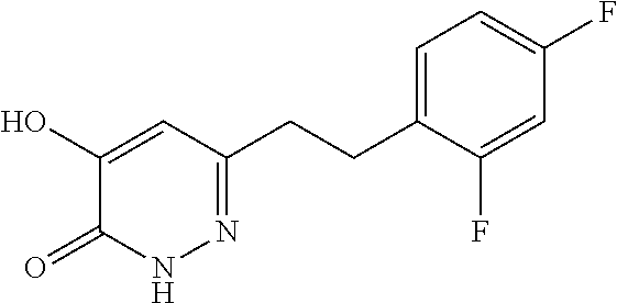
C1(CCC2=NNC(=O)C(O)=C2)=CC=C(F)C=C1F
